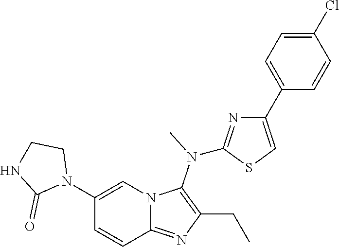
N1(C2=CN3C(=NC(CC)=C3N(C)C3=NC(C4=CC=C(Cl)C=C4)=CS3)C=C2)CCNC1=O
